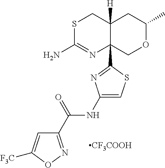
S1C(N)=NC2(C3=NC(NC(C4=NOC([CF3])=C4)=O)=CS3)C([H])(C1)CC(C)OC2.[CF3COOH]
